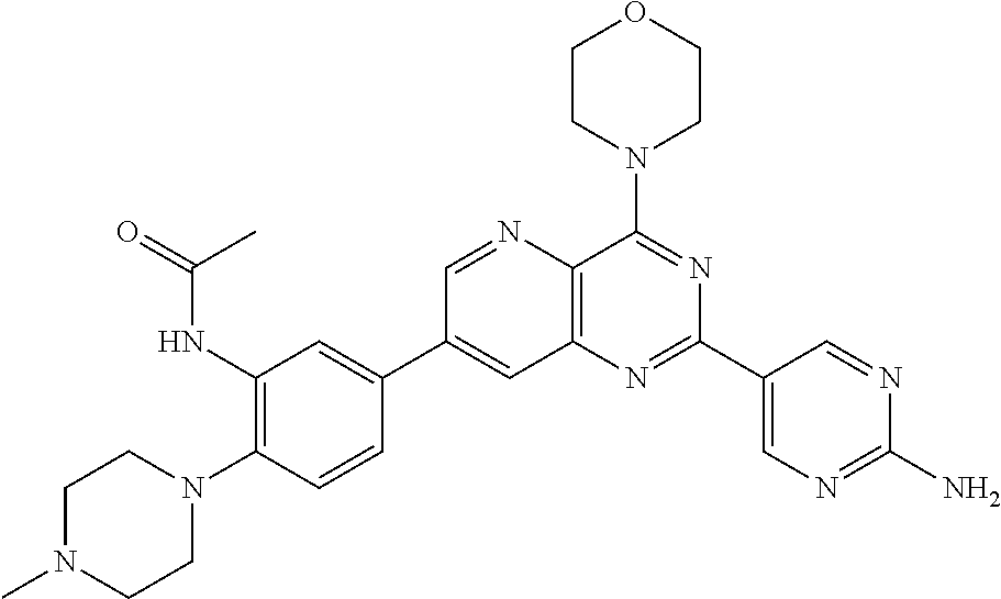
C1=CC(C2=CC3=C(C(N4CCOCC4)=NC(C4=CN=C(N)N=C4)=N3)N=C2)=CC(NC(=O)C)=C1N1CCN(C)CC1
